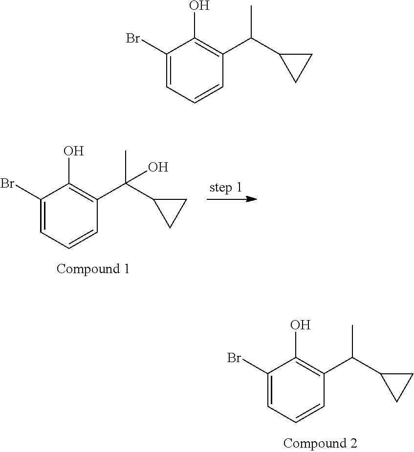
C1(Br)=CC=CC(C(C2CC2)(C)O)=C1O.C1(Br)=CC=CC(C(C2CC2)C)=C1O.C1(Br)=CC=CC(C(C2CC2)C)=C1O
